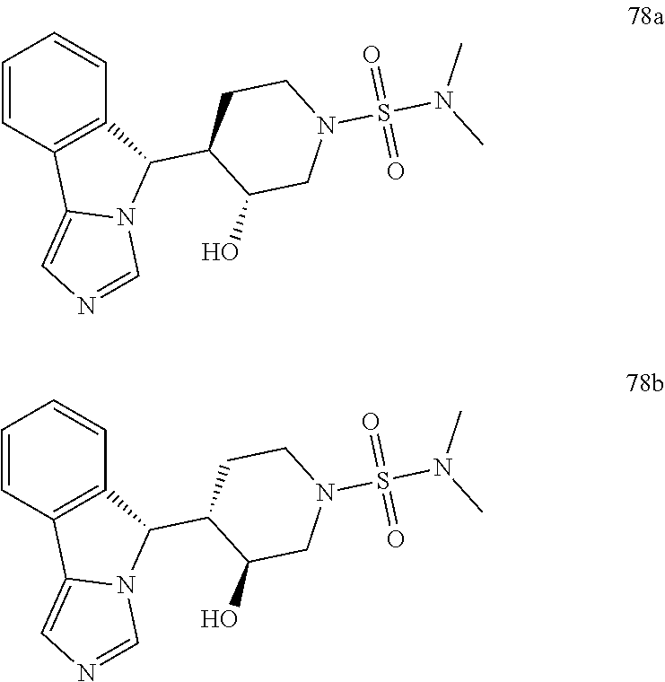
C1=CC2=C(C=C1)C(C1C(O)CN(S(N(C)C)(=O)=O)CC1)N1C2=CN=C1.C1=CC2=C(C=C1)C(C1C(O)CN(S(N(C)C)(=O)=O)CC1)N1C2=CN=C1
